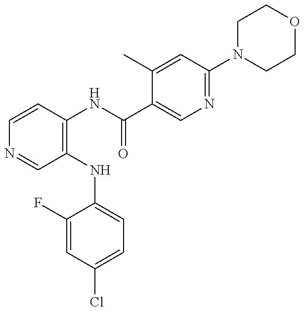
C1=CC(NC(C2=CN=C(N3CCOCC3)C=C2C)=O)=C(NC2=CC=C(Cl)C=C2F)C=N1
